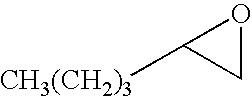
C1OC1[CH3(CH2)3]
